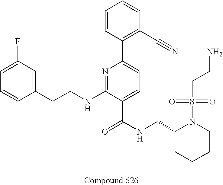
C1=CC(CCNC2=NC(C3=C(C#N)C=CC=C3)=CC=C2C(NCC2CCCCN2S(CCN)(=O)=O)=O)=CC(F)=C1
